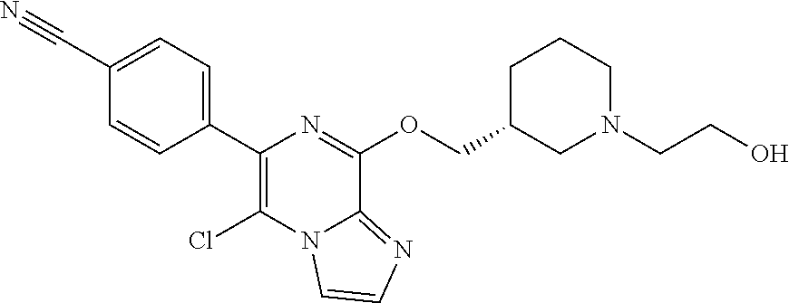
ClC1=C(C2=CC=C(C#N)C=C2)N=C(OCC2CN(CCO)CCC2)C2=NC=CN12
